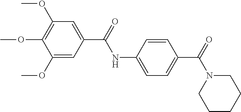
C1=C(NC(=O)C2=CC(OC)=C(OC)C(OC)=C2)C=CC(C(=O)N2CCCCC2)=C1
